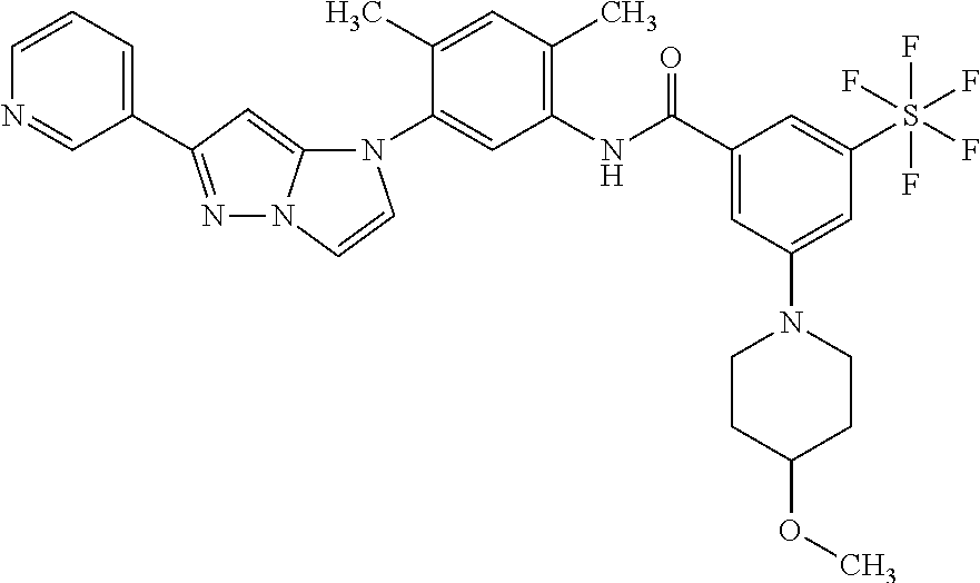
N1=C(C2=CC=CN=C2)C=C2N1C=CN2C1=CC(NC(C2=CC(N3CCC(OC)CC3)=CC(S(F)(F)(F)(F)F)=C2)=O)=C(C)C=C1C
